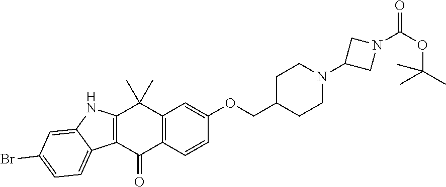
C12=C(C=CC(OCC3CCN(C4CN(C(OC(C)(C)C)=O)C4)CC3)=C1)C(=O)C1=C(C2(C)C)NC2=CC(Br)=CC=C12
